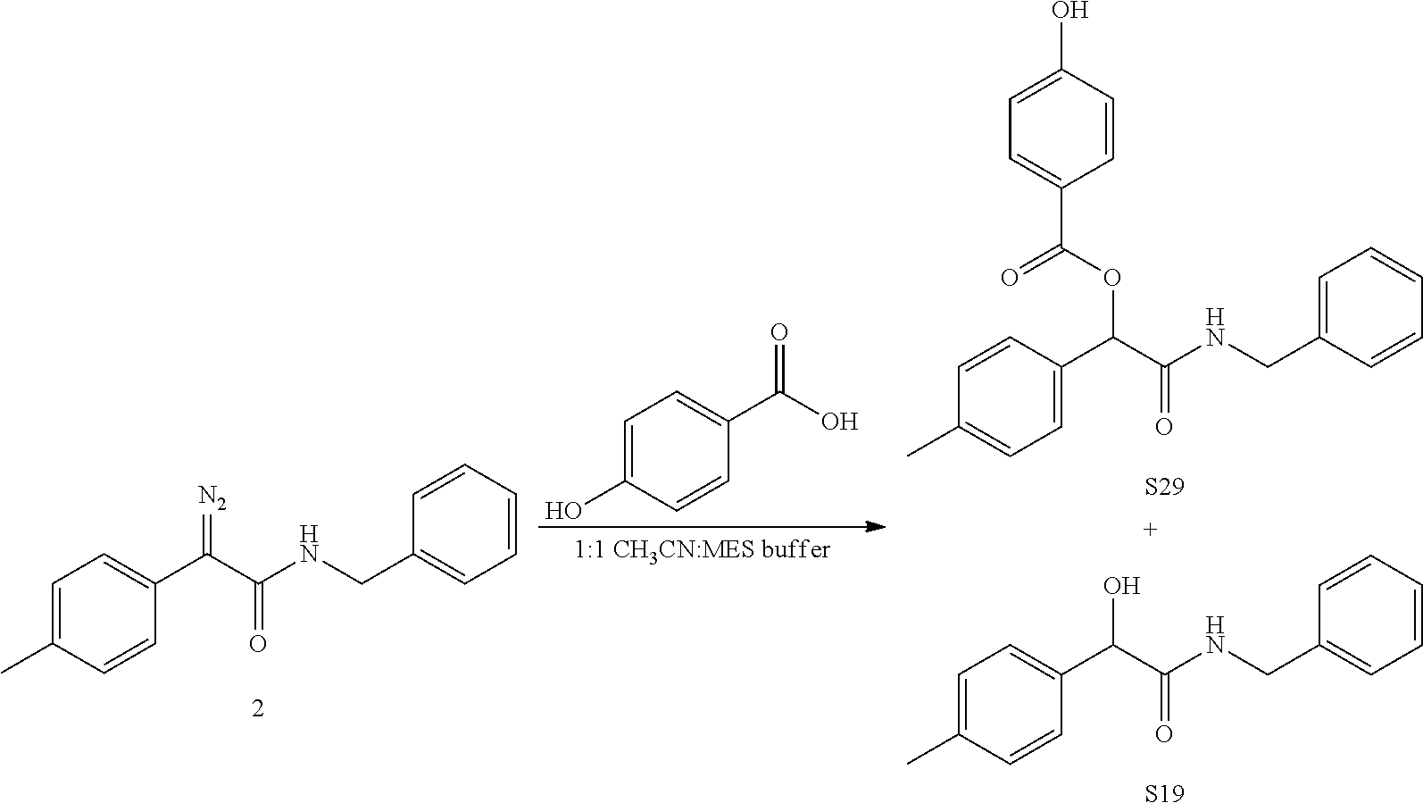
C1=C(C)C=CC(C(=[N2])C(NCC2=CC=CC=C2)=O)=C1.C1=CC(C(OC(=O)C2=CC=C(O)C=C2)C(NCC2=CC=CC=C2)=O)=CC=C1C.[S29].C1=C(C)C=CC(C(O)C(NCC2=CC=CC=C2)=O)=C1.[S19].C1=C(O)C=CC(C(=O)O)=C1
